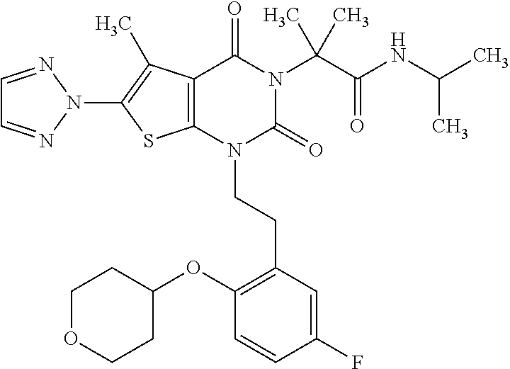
C12=C(C(C)=C(N3N=CC=N3)S1)C(=O)N(C(C(=O)NC(C)C)(C)C)C(=O)N2CCC1=C(OC2CCOCC2)C=CC(F)=C1
